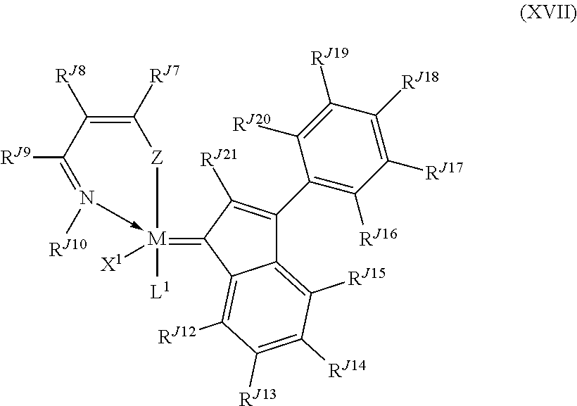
C12=C([RJ15])C([RJ14])=C([RJ13])C([RJ12])=C1C(=[M]1([L1])([X1])-N([RJ10])=C([RJ9])C([RJ8])=C([RJ7])[Z]1)C([RJ21])=C2C1=C([RJ16])C([RJ17])=C([RJ18])C([RJ19])=C1[RJ20]
